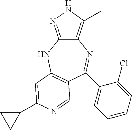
C12=C(C)NN=C1NC1=C(C=NC(C3CC3)=C1)C(C1=CC=CC=C1Cl)=N2
